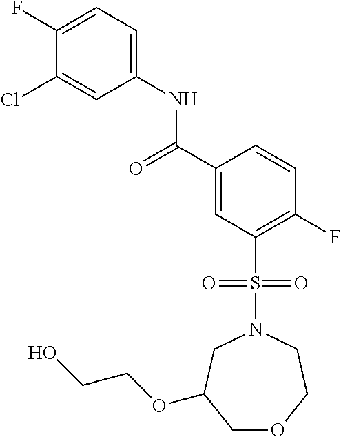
C(C1=CC(S(N2CCOCC(OCCO)C2)(=O)=O)=C(F)C=C1)(=O)NC1=CC=C(F)C(Cl)=C1
